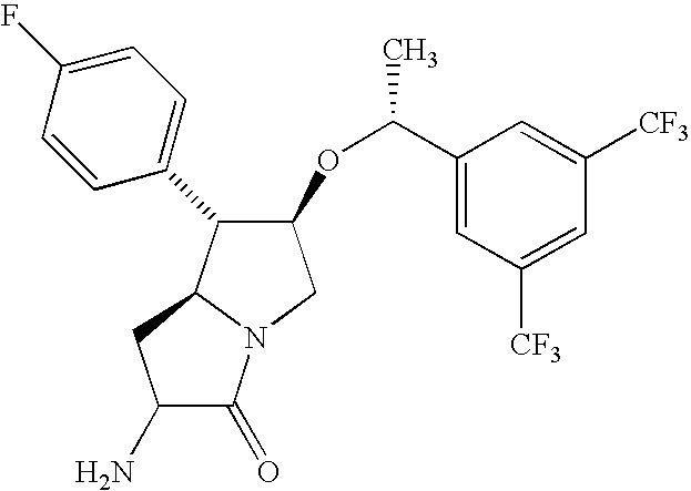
C1(OC(C)C2=CC([CF3])=CC([CF3])=C2)C(C2=CC=C(F)C=C2)C2N(C1)C(=O)C(N)C2
